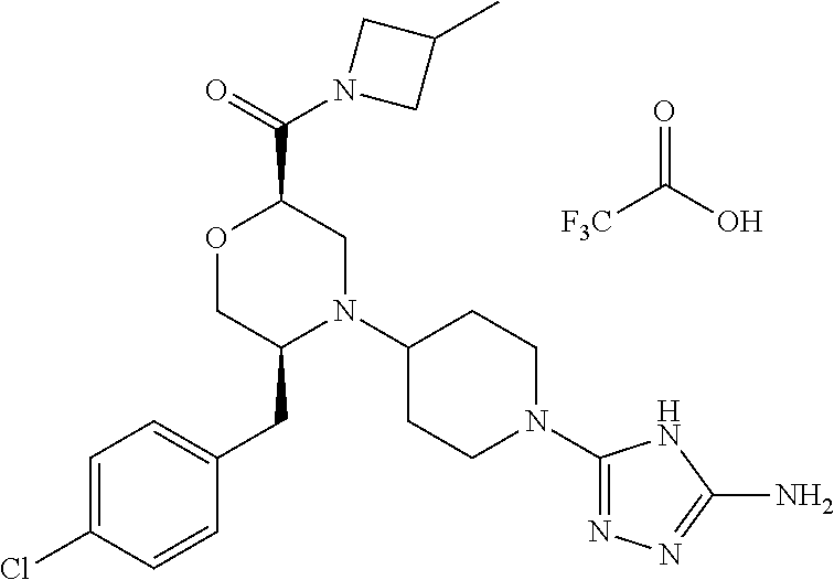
[F3C]C(O)=O.C1=C(Cl)C=CC(CC2N(C3CCN(C4=NN=C(N)N4)CC3)CC(C(=O)N3CC(C)C3)OC2)=C1
